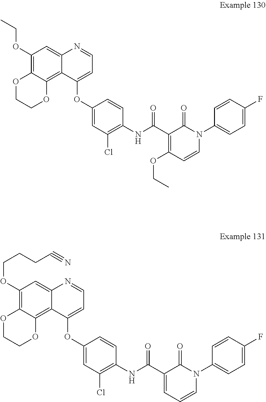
C1(OCC)=C2C(=C3C(=C1)N=CC=C3OC1=CC(Cl)=C(NC(C3=C(OCC)C=CN(C4=CC=C(F)C=C4)C3=O)=O)C=C1)OCCO2.C1(OCCCC#N)=C2C(=C3C(=C1)N=CC=C3OC1=CC(Cl)=C(NC(C3=CC=CN(C4=CC=C(F)C=C4)C3=O)=O)C=C1)OCCO2
